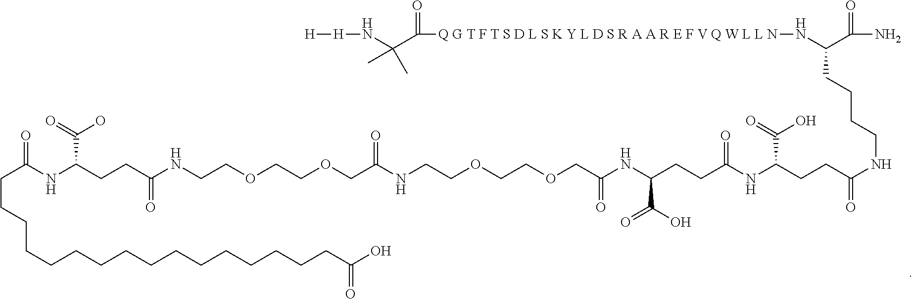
C(C(NC(CCC(NCCOCCOCC(NCCOCCOCC(NC(CCC(NC(CCC(NCCCCC(C(N)=O)N[Q G T F T S D L S K Y L D S R A A R E F V Q W L L N]C(=O)C(N[H][H])(C)C)=O)C(=O)O)=O)C(O)=O)=O)=O)=O)C(=O)O)=O)CCCCCCCCCCCCCCCC(O)=O
